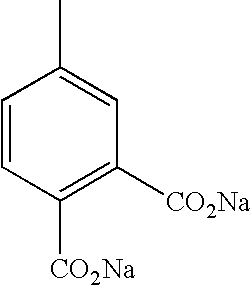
C1=CC([CO2Na])=C([CO2Na])C=C1C
